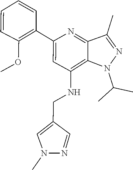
C(C)(C)N1C2=C(NCC3=CN(C)N=C3)C=C(C3=C(OC)C=CC=C3)N=C2C(C)=N1
